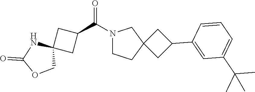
C1=C(C2CC3(CCN(C(C4CC5(C4)NC(=O)OC5)=O)C3)C2)C=CC=C1C(C)(C)C
